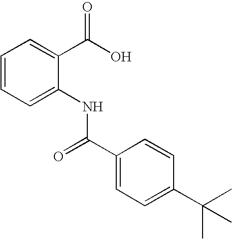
C1=CC=C(NC(C2=CC=C(C(C)(C)C)C=C2)=O)C(C(O)=O)=C1
